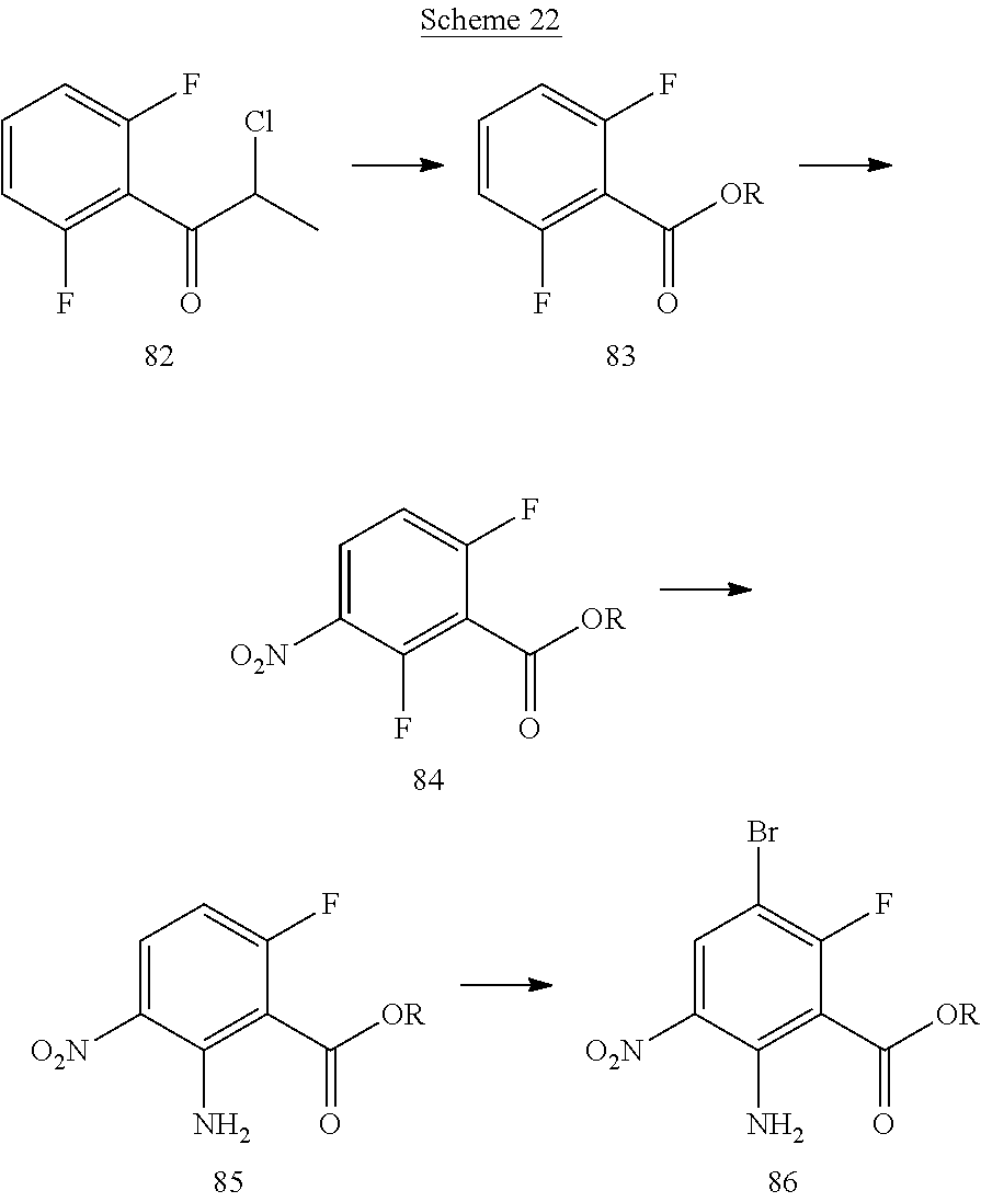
C1=CC(F)=C(C(C(C)Cl)=O)C(F)=C1.C1=CC(F)=C(C([OR])=O)C(F)=C1.C1=C([O2N])C(F)=C(C([OR])=O)C(F)=C1.C1=C([O2N])C(N)=C(C([OR])=O)C(F)=C1.C1=C([O2N])C(N)=C(C([OR])=O)C(F)=C1Br
